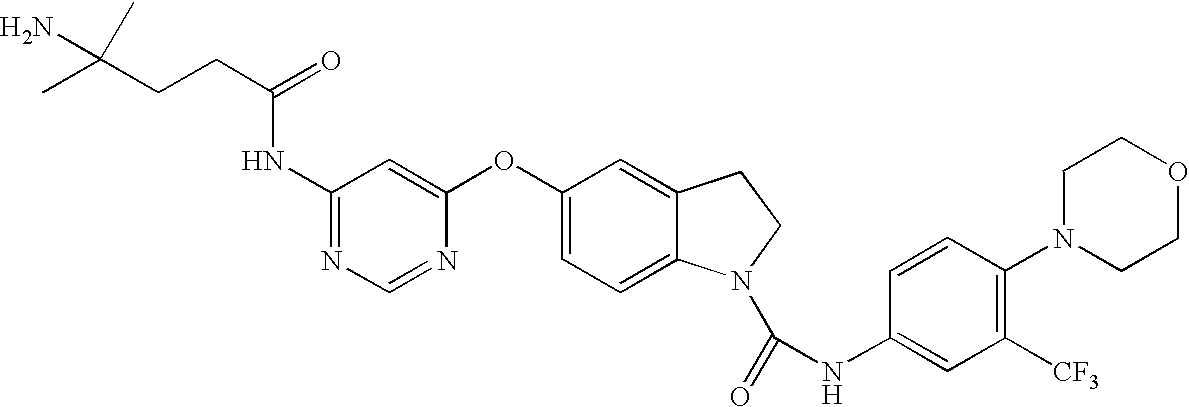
C1(NC(=O)CCC(C)(N)C)=NC=NC(OC2=CC=C3C(=C2)CCN3C(=O)NC2=CC([CF3])=C(N3CCOCC3)C=C2)=C1
